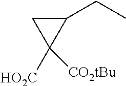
C1(CC)CC1([HO2C])[CO2tBu]
